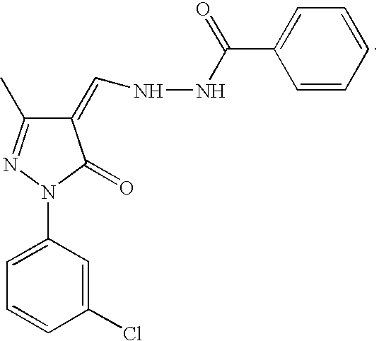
C1(=CNNC(=O)C2=CC=CC=C2)C(C)=NN(C2=CC=CC(Cl)=C2)C1=O
